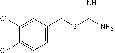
C1(CSC([NH2])=N)=CC=C(Cl)C(Cl)=C1
